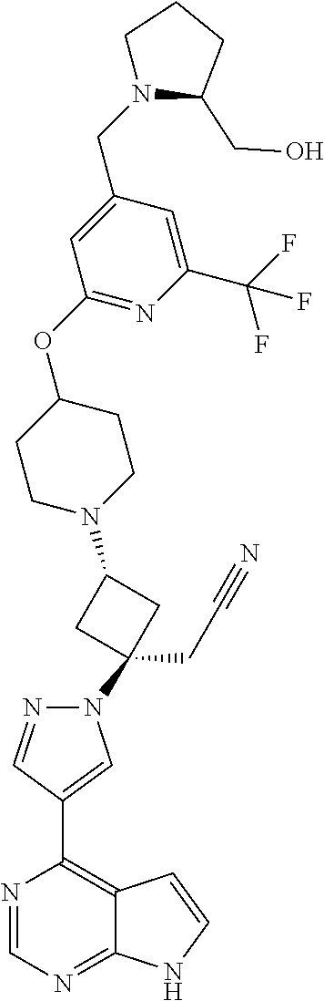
N1=CN=C2C(=C1C1=CN(C3(CC#N)CC(N4CCC(OC5=NC(C(F)(F)F)=CC(CN6CCCC6CO)=C5)CC4)C3)N=C1)C=CN2
